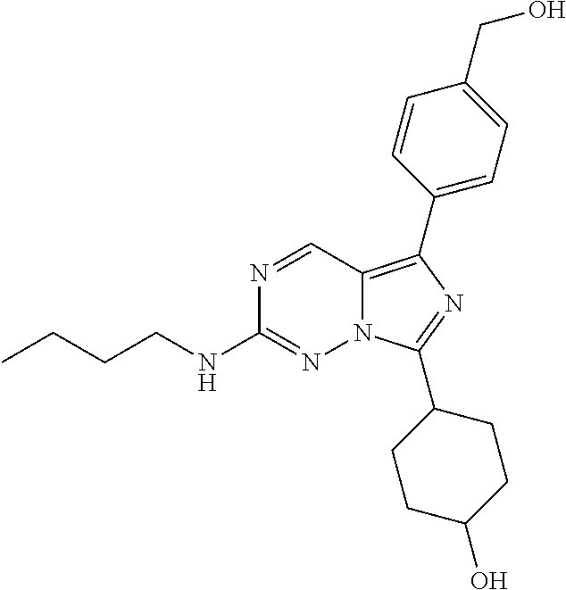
N1=CC2=C(C3=CC=C(CO)C=C3)N=C(C3CCC(O)CC3)N2N=C1NCCCC
